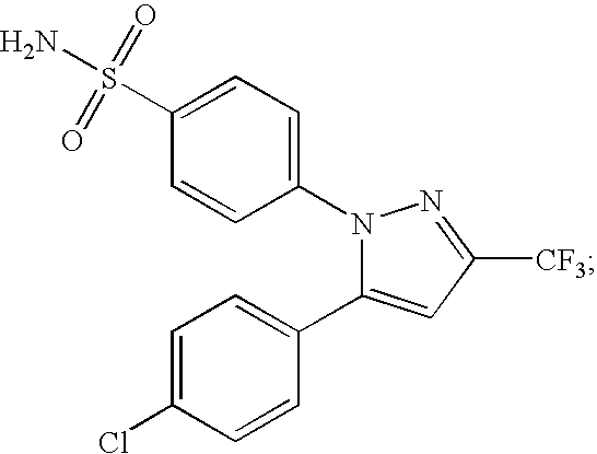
N1(C2=CC=C(S(N)(=O)=O)C=C2)C(C2=CC=C(Cl)C=C2)=CC([CF3])=N1
